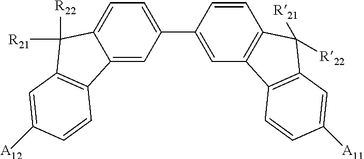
C12=CC(C3=CC4=C(C=C3)C([R21])([R22])C3=C4C=CC([A11])=C3)=CC=C1C([R22])([R21])C1=C2C=CC([A12])=C1
